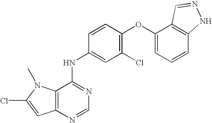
C12=C(N=CN=C1NC1=CC(Cl)=C(OC3=CC=CC4=C3C=NN4)C=C1)C=C(Cl)N2C
